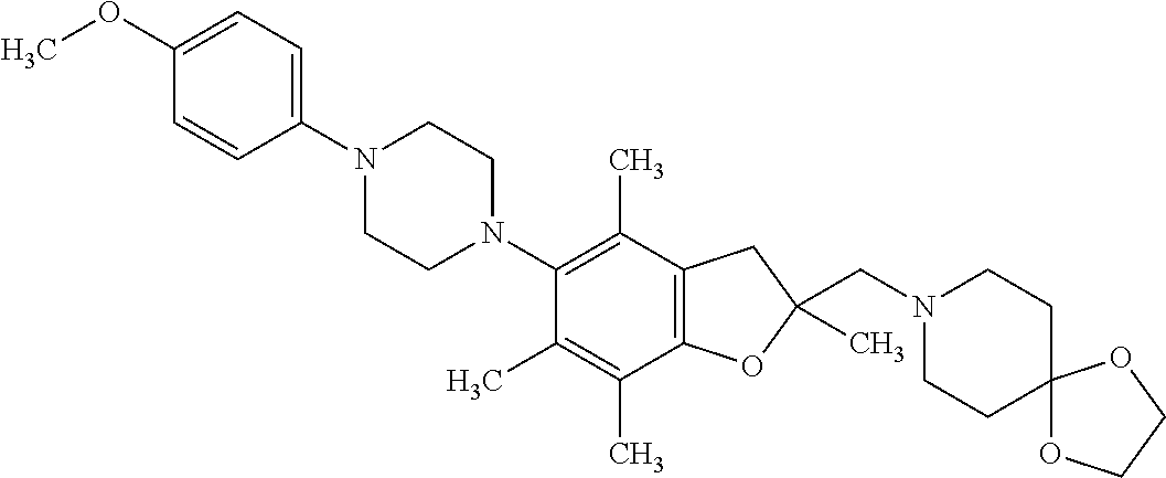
C1(OC)=CC=C(N2CCN(C3=C(C)C4=C(C(C)=C3C)OC(CN3CCC5(CC3)OCCO5)(C)C4)CC2)C=C1
